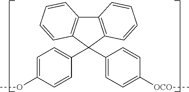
C1=C(OC)C=CC(C2(C3=CC=C([OCO]C)C=C3)C3=C(C4=C2C=CC=C4)C=CC=C3)=C1
